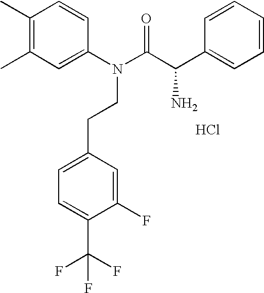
C1(C)=C(C)C=C(N(C(C(C2=CC=CC=C2)N)=O)CCC2=CC=C(C(F)(F)F)C(F)=C2)C=C1.Cl
